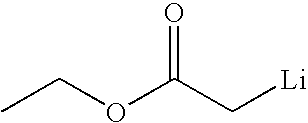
CCOC(C[Li])=O
